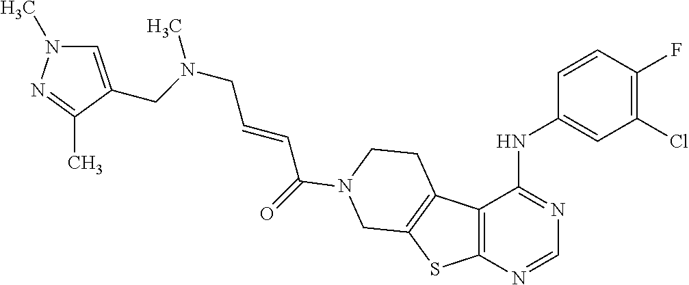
N(CC=CC(=O)N1CCC2=C(SC3=C2C(NC2=CC(Cl)=C(F)C=C2)=NC=N3)C1)(C)CC1=CN(C)N=C1C
